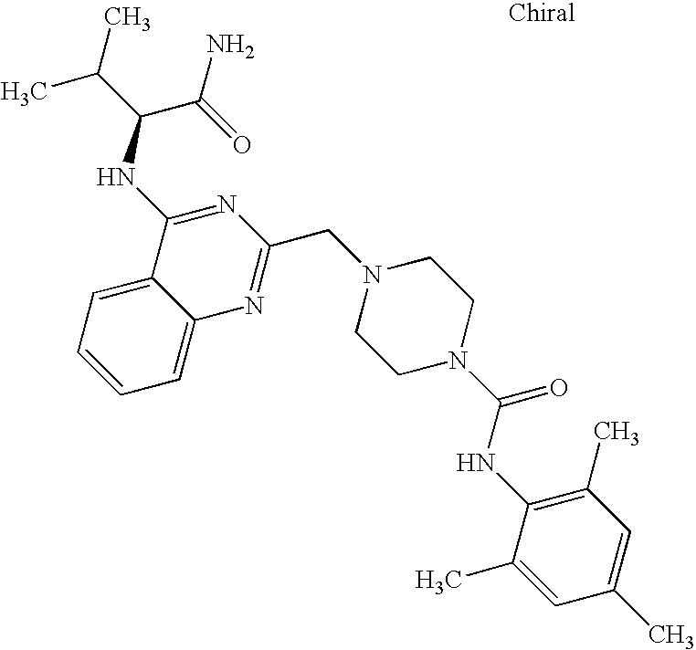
C1=C2C(=CC=C1)N=C(CN1CCN(C(=O)NC3=C(C)C=C(C)C=C3C)CC1)N=C2NC(C(=O)N)C(C)C
